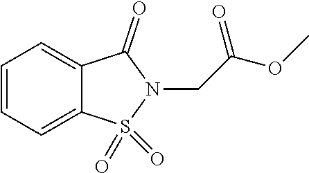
C1=CC=C2C(=C1)C(=O)N(CC(OC)=O)S2(=O)=O
